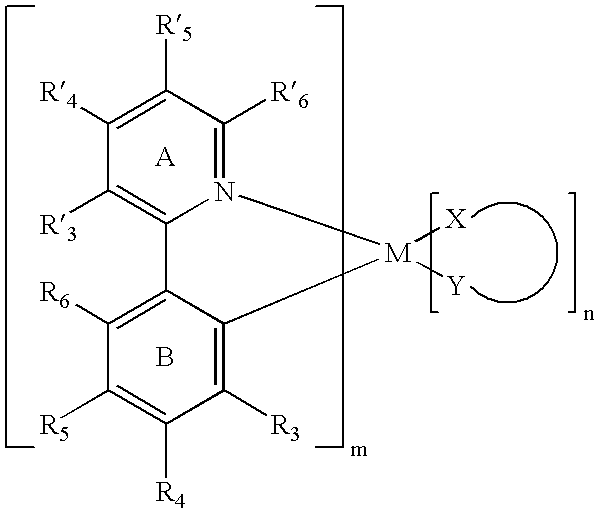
C12=C([R3])C([R4])=C([R5])C([R6])=N1[M]([X])([Y])C1=C([R3])C([R4])=C([R5])C([R6])=C21.B
